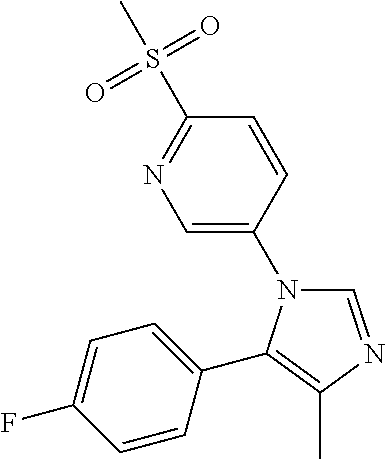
C1=C(N2C=NC(C)=C2C2=CC=C(F)C=C2)C=CC(S(C)(=O)=O)=N1
